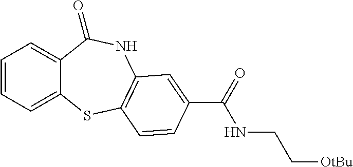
C1=CC=C2C(=C1)C(=O)NC1=C(S2)C=CC(C(=O)NCC[OtBu])=C1
